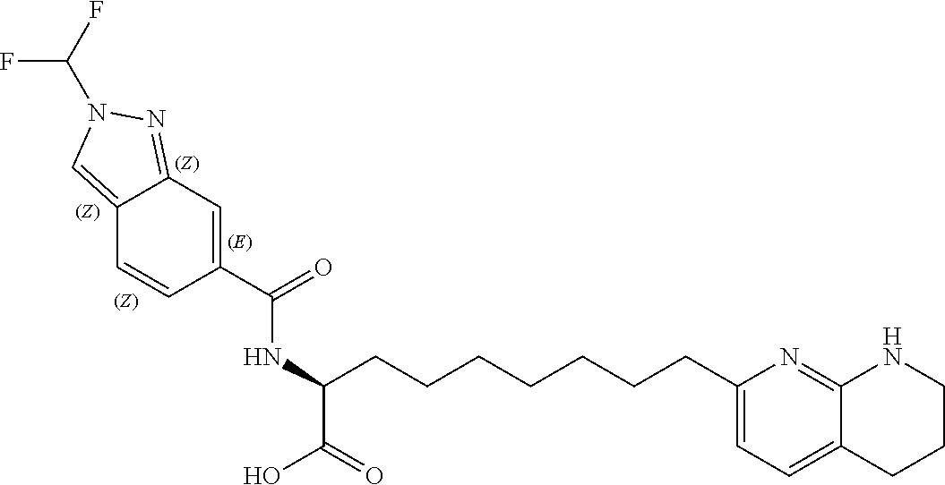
C1(C(=O)NC(C(=O)O)CCCCCCCC2=CC=C3C(=N2)NCCC3)=CC2=NN(C(F)F)C=C2C=C1
